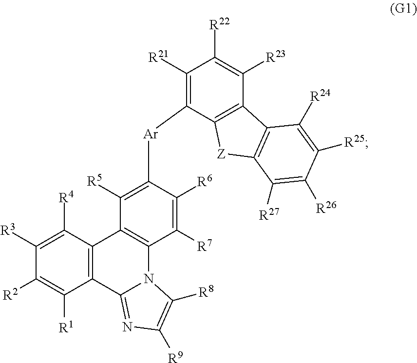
C1([R3])=C([R4])C2=C(C([R1])=C1[R2])C1=NC([R9])=C([R8])N1C1=C2C([R5])=C([Ar]C2=C([R21])C([R22])=C([R23])C3=C2[Z]C2=C3C([R24])=C([R25])C([R26])=C2[R27])C([R6])=C1[R7]
